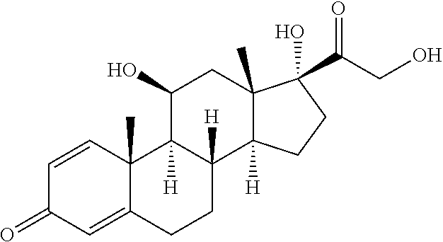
C12(C)C(=CC(=O)C=C1)CCC1([H])C2([H])C(O)CC2(C)C1([H])CCC2(O)C(CO)=O
